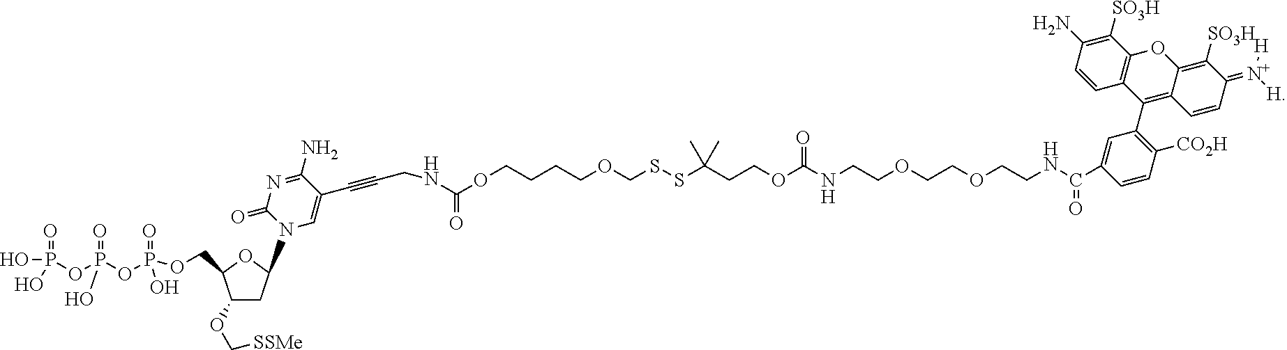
O(P(=O)(O)OP(=O)(O)OP(=O)(O)O)CC1C(OC[SSMe])CC(N2C(=O)N=C(N)C(C#CCNC(OCCCCOCSSC(CCOC(NCCOCCOCCNC(=O)C3=CC(C4=C5C(=C([SO3H])C(=[N+]([H])[H])C=C5)OC5=C4C=CC(N)=C5[SO3H])=C([CO2H])C=C3)=O)(C)C)=O)=C2)O1
